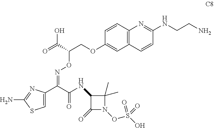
C1=C(C(C(=O)NC2C(=O)N(OS(O)(=O)=O)C2(C)C)=NOC(COC2=CC3=C(C=C2)N=C(NCCN)C=C3)C(=O)O)N=C(N)S1
